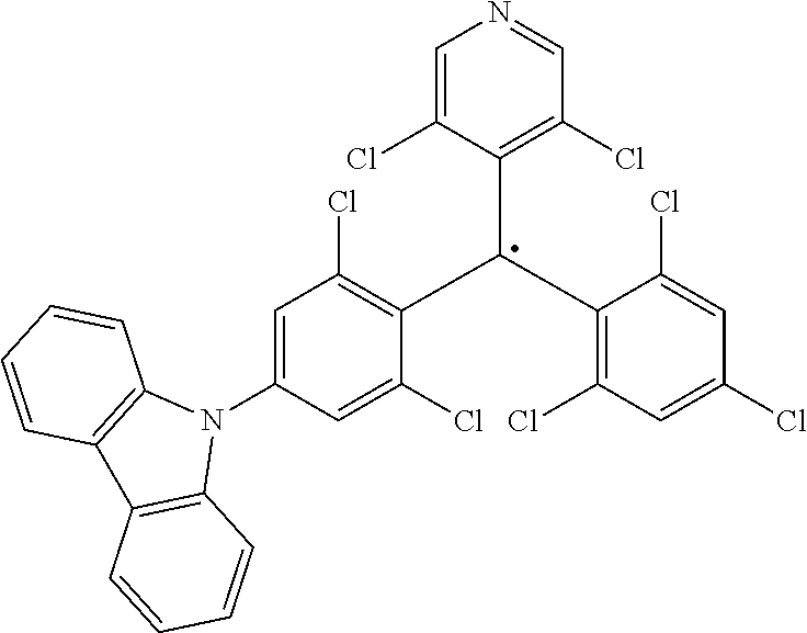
N1=CC(Cl)=C(C(C2=C(Cl)C=C(Cl)C=C2Cl)C2=C(Cl)C=C(N3C4=C(C5=C3C=CC=C5)C=CC=C4)C=C2Cl)C(Cl)=C1
